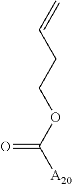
C(CCOC([A20])=O)=C
